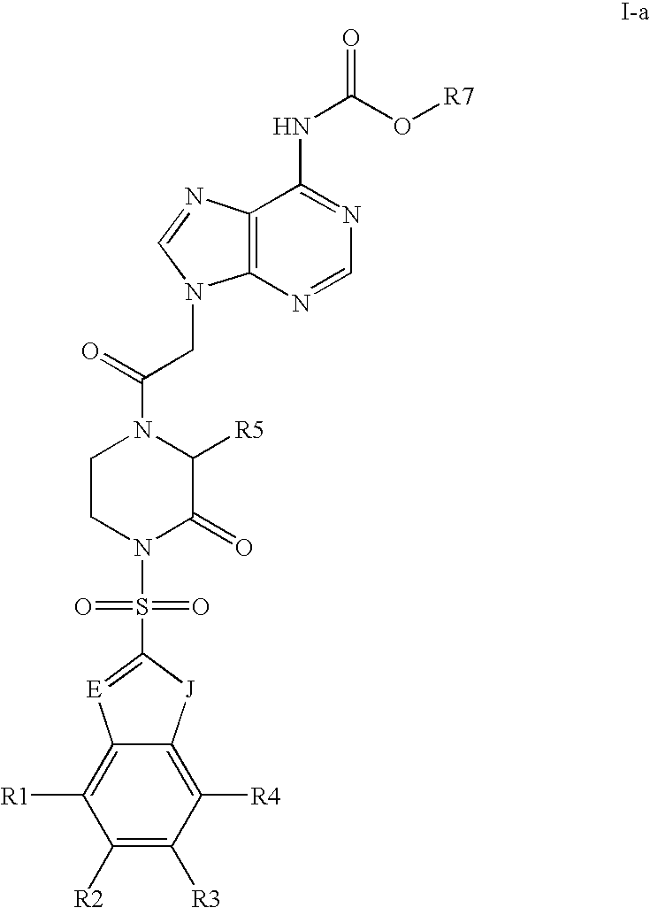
C1CN(S(=O)(=O)C2=[E]C3=C([R1])C([R2])=C([R3])C([R4])=C3[J]2)C(=O)C([R5])N1C(=O)CN1C2=C(N=C1)C(NC(O[R7])=O)=NC=N2
